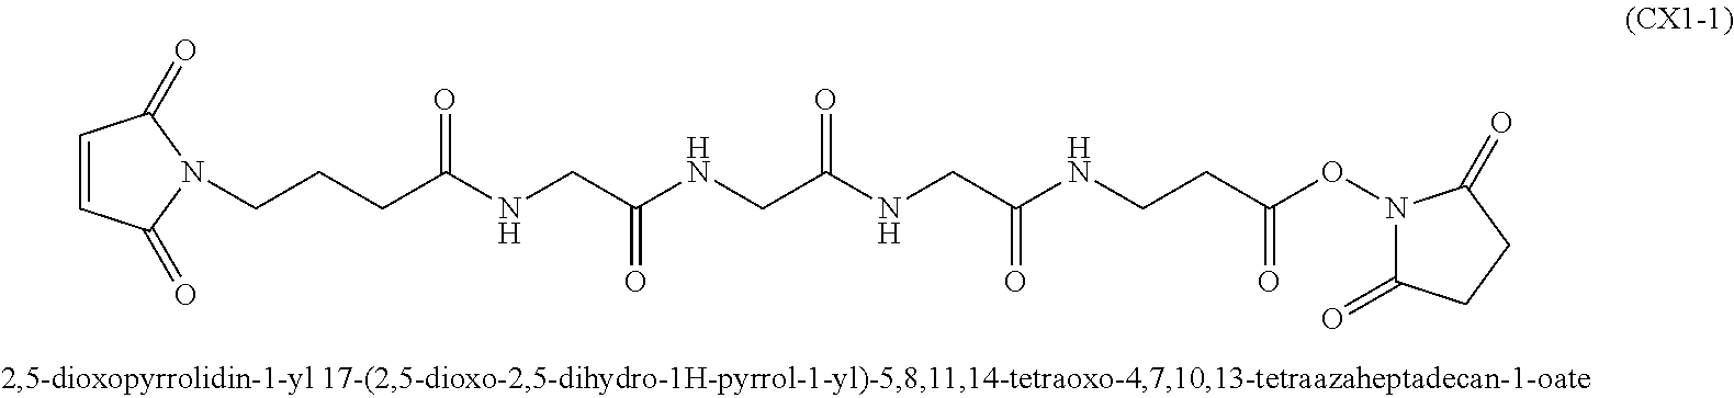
C1=CC(=O)N(CCCC(NCC(NCC(NCC(NCCC(ON2C(=O)CCC2=O)=O)=O)=O)=O)=O)C1=O
